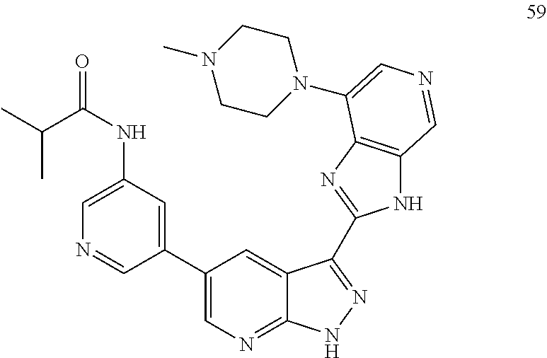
CC(C(NC1=CN=CC(C2=CN=C3C(=C2)C(C2=NC4=C(N2)C=NC=C4N2CCN(C)CC2)=NN3)=C1)=O)C
